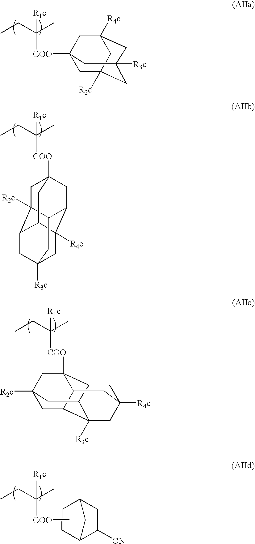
C1C2([R2c])CC3([R4c])CC1([COO]C(C)(CC)[R1c])CC([R3c])(C3)C2.C1C2([R2c])C3C4CC1([COO]C(C)(CC)[R1c])CC1C4([R4c])CC([R3c])(CC21)C3.C1C2C3C4([COO]C(C)(CC)[R1c])CC1([R2c])CC1C4CC([R4c])(CC21[R3c])C3.C12C([CN])CC(C1)CC2.C[COO]C(C)(CC)[R1c]
